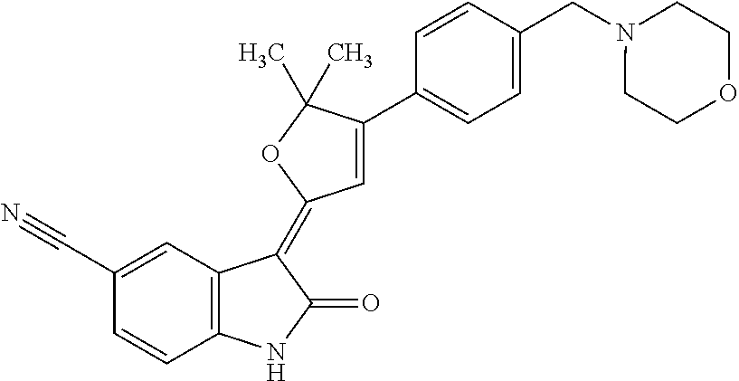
C1=C(C#N)C=CC2=C1C(=C1C=C(C3=CC=C(CN4CCOCC4)C=C3)C(C)(C)O1)C(=O)N2
